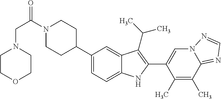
N1(C(CN2CCOCC2)=O)CCC(C2=CC=C3C(=C2)C(C(C)C)=C(C2=CN4C(=NC=N4)C(C)=C2C)N3)CC1
